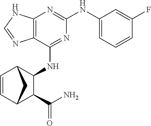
C12=C(N=C(NC3=CC=CC(F)=C3)N=C1NC1C3C=CC(C1C(N)=O)C3)NC=N2
